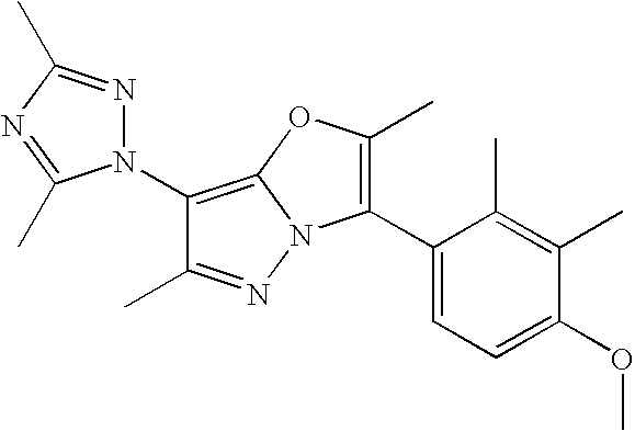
C1(N2N=C(C)N=C2C)=C2N(N=C1C)C(C1=CC=C(OC)C(C)=C1C)=C(C)O2
